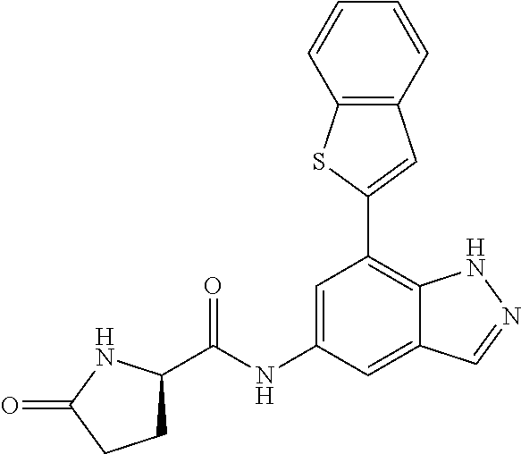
C12=C(C=CC=C1)C=C(C1=C3C(=CC(NC(=O)C4CCC(=O)N4)=C1)C=NN3)S2
